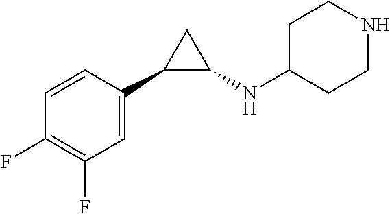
C1=CC(C2C(NC3CCNCC3)C2)=CC(F)=C1F
